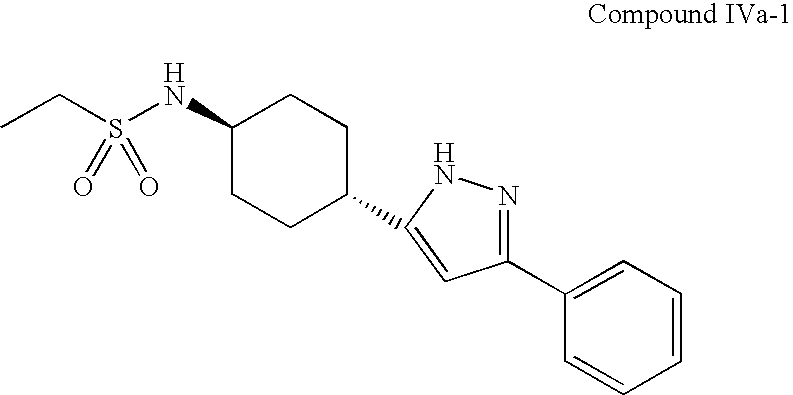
C1(NS(CC)(=O)=O)CCC(C2=CC(C3=CC=CC=C3)=NN2)CC1
